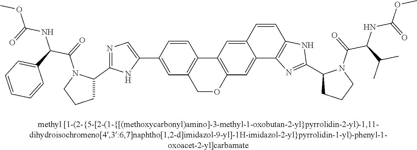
C12=C(C=C(C3=CN=C(C4N(C(=O)C(C5=CC=CC=C5)NC(=O)OC)CCC4)N3)C=C1)COC1=C2C=C2C(=C1)C1=C(C=C2)NC(C2CCCN2C(=O)C(C(C)C)NC(=O)OC)=N1
